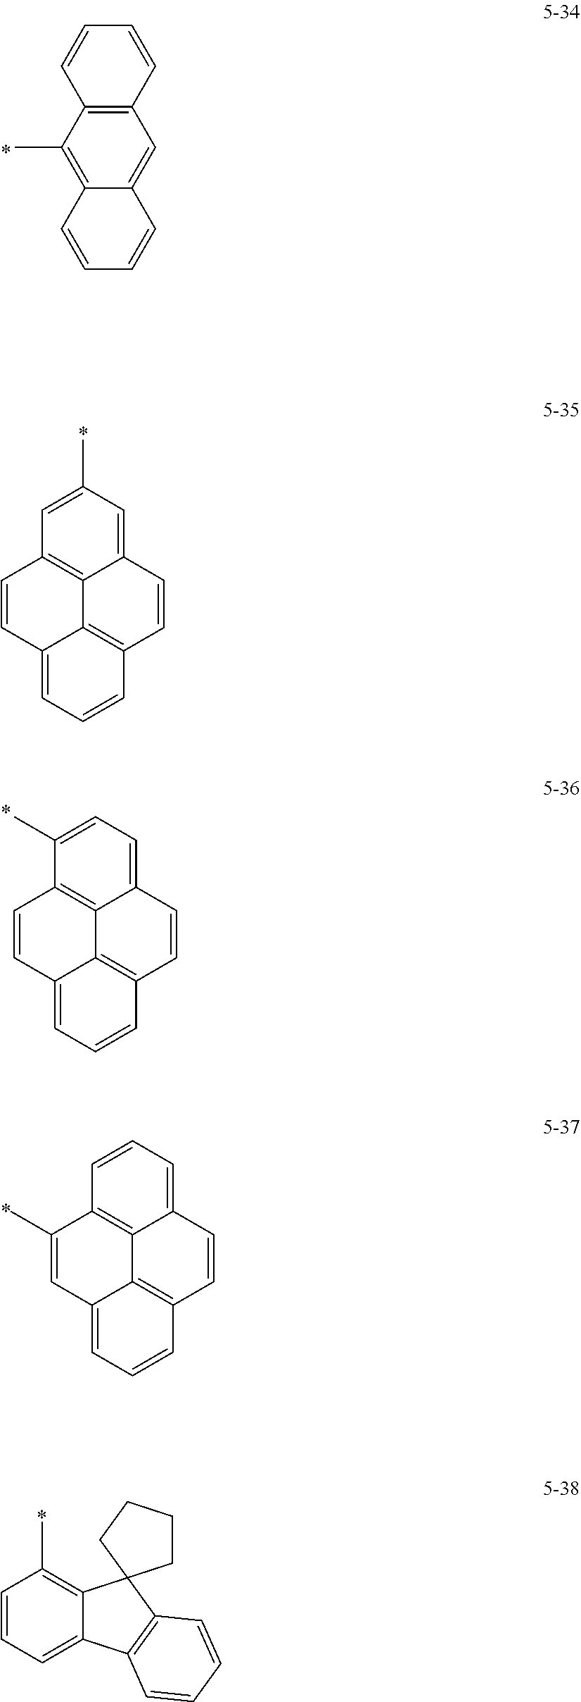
C12=C(C(C)=C3C(=C1)C=CC=C3)C=CC=C2.C1(C)=CC2=C3C(=C1)C=CC1=C3C(=CC=C1)C=C2.C1=C(C)C2=C3C(=C1)C=CC1=C3C(=CC=C1)C=C2.C1=CC2=C3C(=C1)C=CC1=C3C(=CC=C1)C=C2C.C1=CC=C2C(=C1C)C1(C3=C2C=CC=C3)CCCC1
